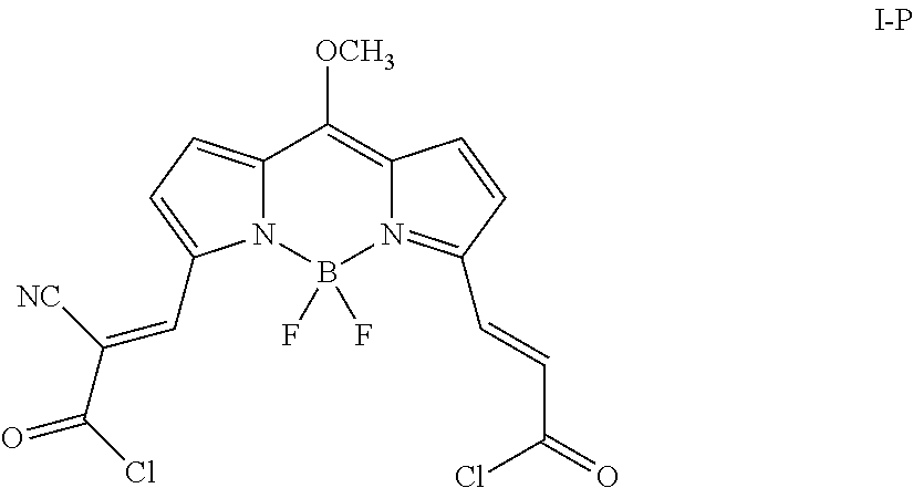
[OCH3]C1=C2N(=C(C=CC(Cl)=O)C=C2)B(F)(F)N2C1=CC=C2C=C(C(=O)Cl)[NC]
